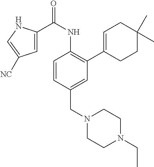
C1=CC(CN2CCN(CC)CC2)=CC(C2=CCC(C)(C)CC2)=C1NC(C1=CC([NC])=CN1)=O
